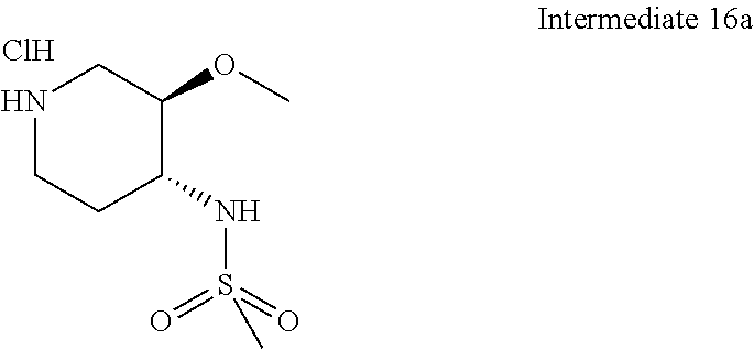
N1CCC(NS(=O)(=O)C)C(OC)C1.Cl
